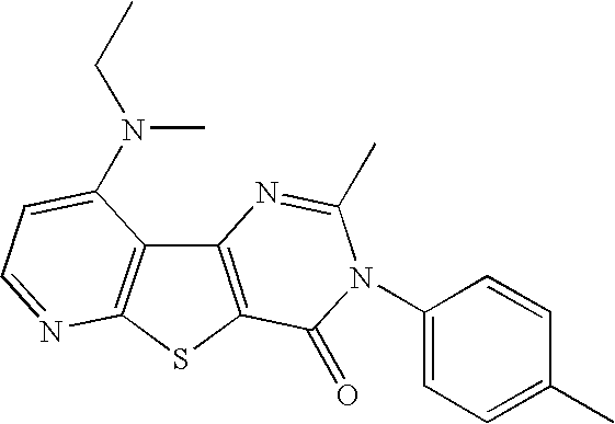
C12=C(SC3=C1C(N(CC)C)=CC=N3)C(=O)N(C1=CC=C(C)C=C1)C(C)=N2
